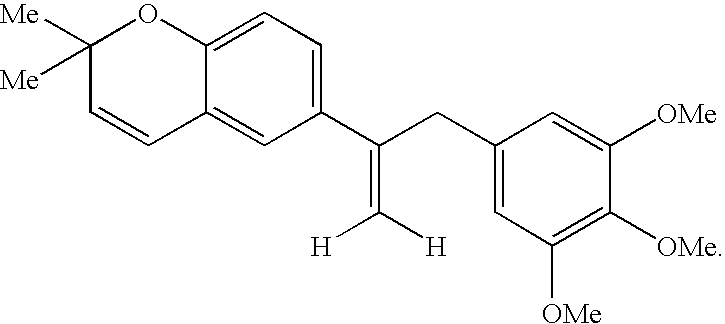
C1([Me])([Me])C=CC2=CC(C(CC3=CC([OMe])=C([OMe])C([OMe])=C3)=C([H])[H])=CC=C2O1
